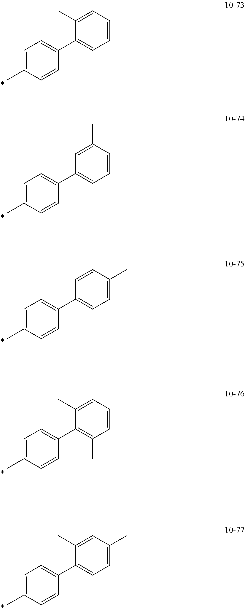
C1=C(C)C=CC(C2=CC=CC=C2C)=C1.C1=C(C)C=CC(C2=CC=CC(C)=C2)=C1.C1=C(C)C=CC(C2=CC=C(C)C=C2)=C1.C1=C(C)C=CC(C2=C(C)C=CC=C2C)=C1.C1=C(C)C=CC(C2=CC=C(C)C=C2C)=C1
